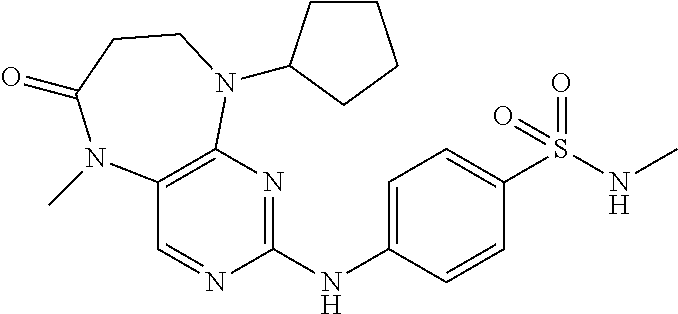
C12=C(N=C(NC3=CC=C(S(NC)(=O)=O)C=C3)N=C1)N(C1CCCC1)CCC(=O)N2C
